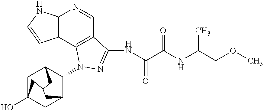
C12=C(C3=C(C=N1)C(NC(C(NC(COC)C)=O)=O)=NN3C1C3CC4(O)CC1CC(C4)C3)C=CN2
